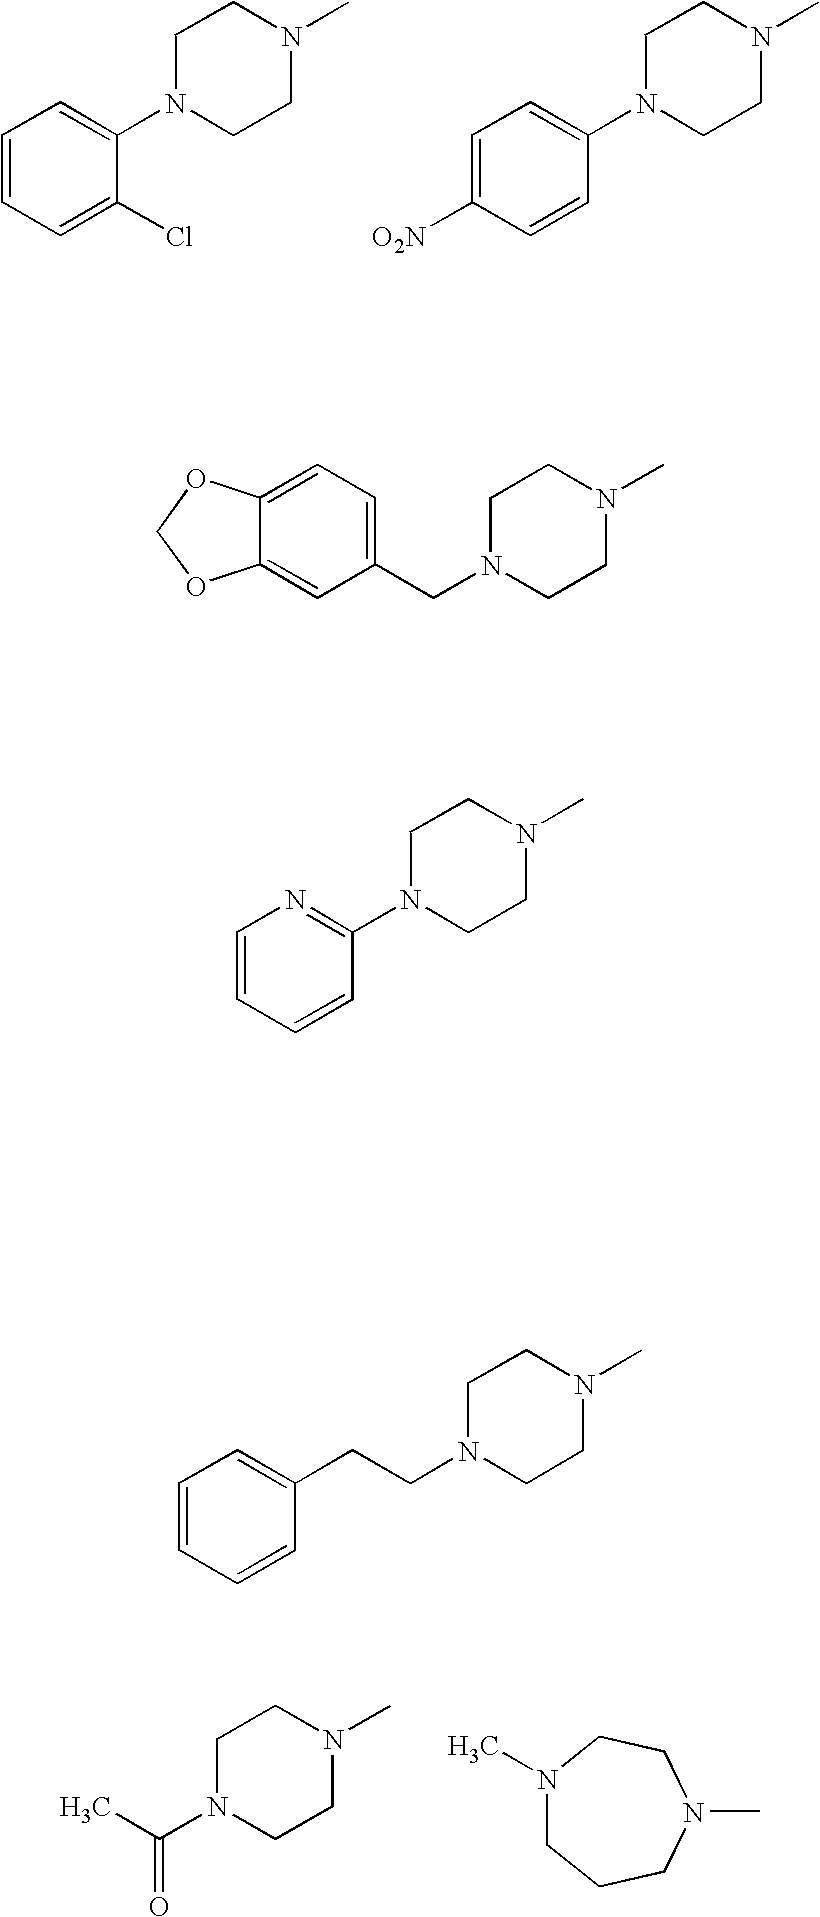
C1=CC=C(Cl)C(N2CCN(C)CC2)=C1.C1=C([O2N])C=CC(N2CCN(C)CC2)=C1.CC(N1CCN(C)CC1)=O.N1(C)CCCN(C)CC1.C1=C2C(=CC(CN3CCN(C)CC3)=C1)OCO2.C1=CC=CC(N2CCN(C)CC2)=N1.C1=CC=CC(CCN2CCN(C)CC2)=C1
